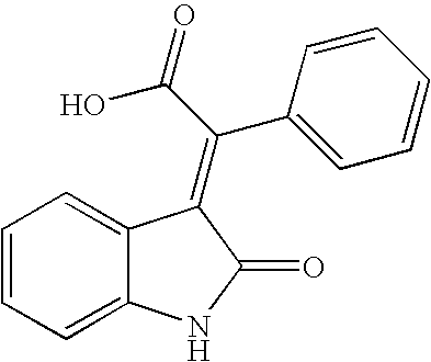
C1=C2C(=CC=C1)C(=C(C1=CC=CC=C1)C(O)=O)C(=O)N2
